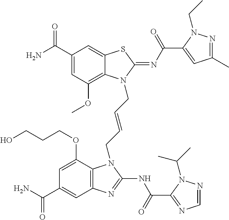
C1(C(N)=O)=CC(OC)=C2C(=C1)SC(=NC(=O)C1=CC(C)=NN1CC)N2CC=CCN1C2=C(C=C(C(N)=O)C=C2OCCCO)N=C1NC(=O)C1=NC=NN1C(C)C
